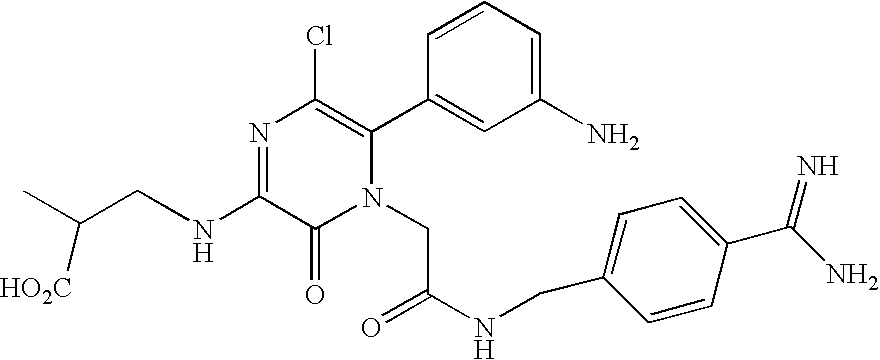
N(C1=NC(Cl)=C(C2=CC(N)=CC=C2)N(CC(NCC2=CC=C(C(=N)N)C=C2)=O)C1=O)CC(C)[HO2C]
